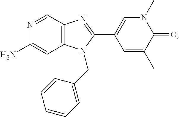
C1(N)=CC2=C(C=N1)N=C(C1=CN(C)C(=O)C(C)=C1)N2CC1=CC=CC=C1
